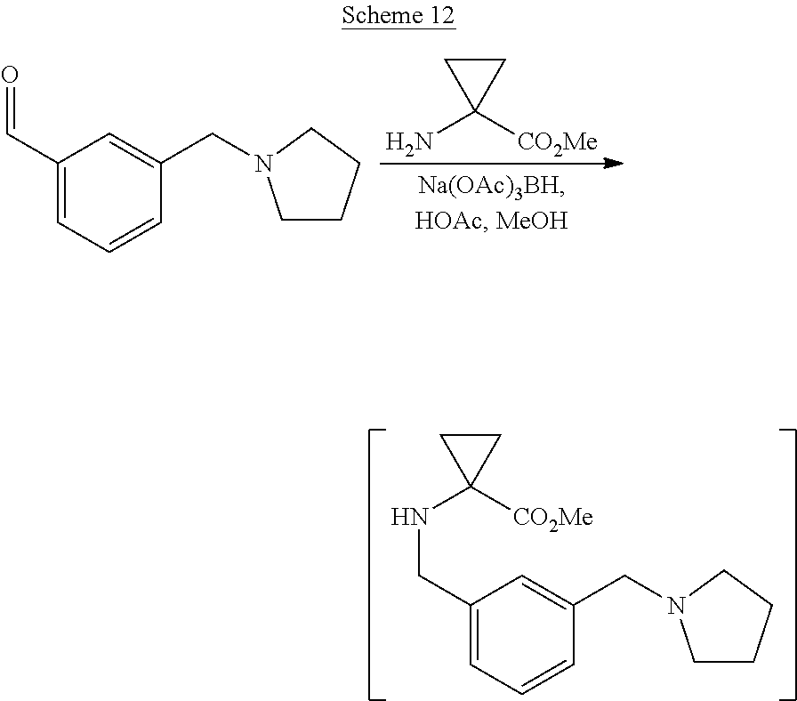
N(CC1=CC=CC(CN2CCCC2)=C1)C1([CO2Me])CC1.NC1([CO2Me])CC1.O=CC1=CC=CC(CN2CCCC2)=C1
